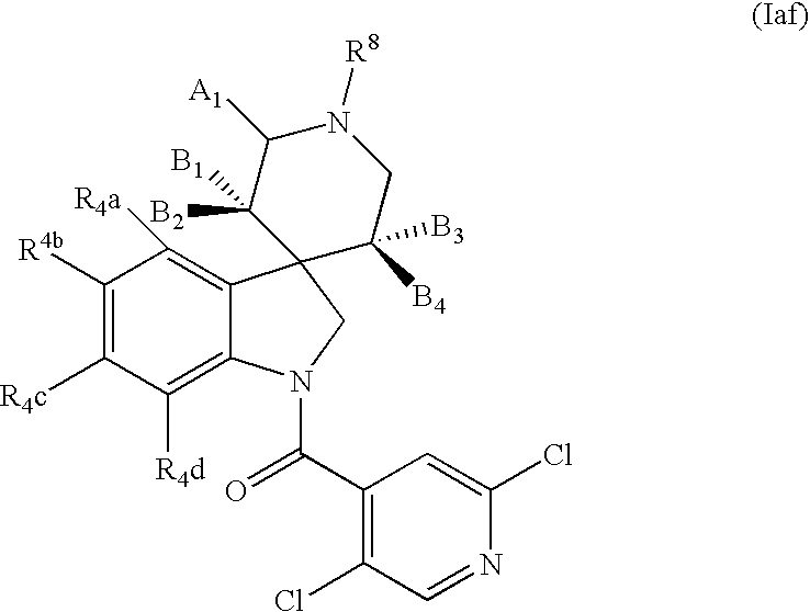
C1([R4b])=C([R4c])C([R4d])=C2C(=C1[R4a])C1(CN2C(C2=C(Cl)C=NC(Cl)=C2)=O)C([B4])([B3])CN([R8])C([A1])C1([B1])[B2]
